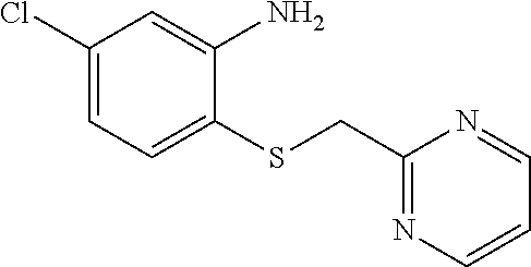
C1(Cl)=CC=C(SCC2=NC=CC=N2)C(N)=C1
